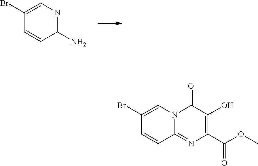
C1(Br)=CN=C(N)C=C1.C1(Br)=CN2C(=NC(C(OC)=O)=C(O)C2=O)C=C1
